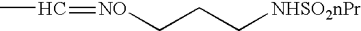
CC=[NO]CCC[NHSO2nPr]
